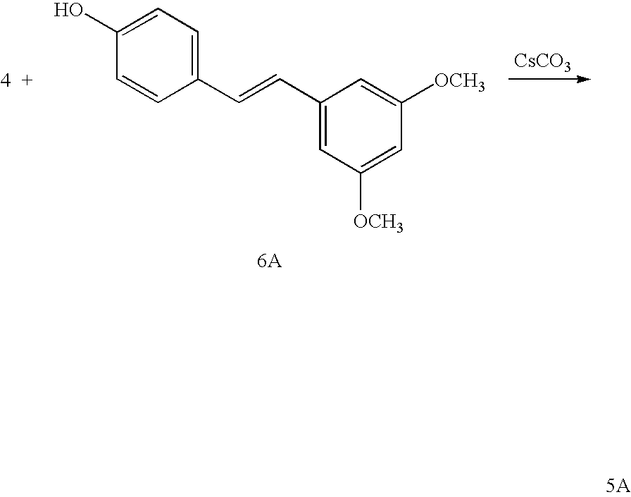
C1(C=CC2=CC([OCH3])=CC([OCH3])=C2)=CC=C(O)C=C1.[CsCO3]
